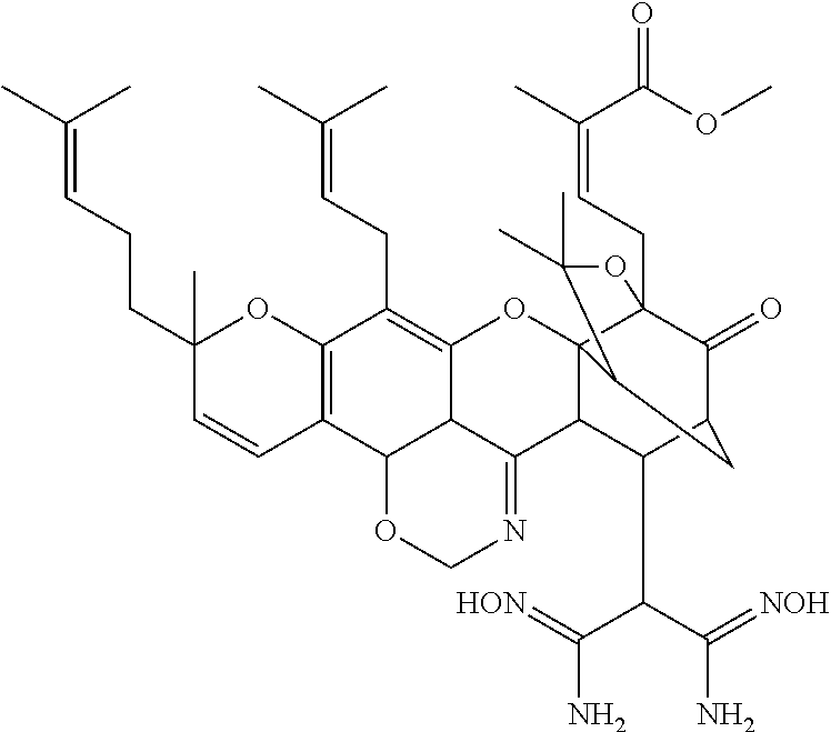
C12=C(C=CC(CCC=C(C)C)(C)O1)C1C3C(=C2CC=C(C)C)OC24C5(CC=C(C)C(OC)=O)C(=O)C(CC2C(C)(C)O5)C(C(C(N)=[HON])C(N)=[NOH])C4C3=NCO1
